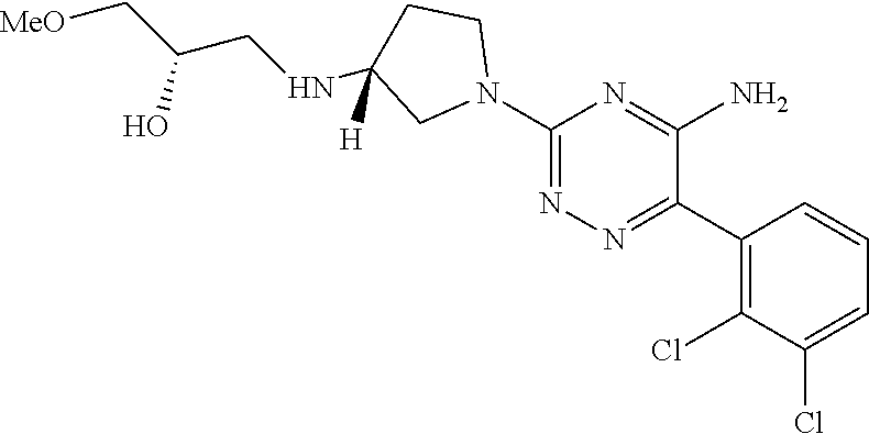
C1(N2CCC(NCC(C[MeO])O)([H])C2)=NN=C(C2=C(Cl)C(Cl)=CC=C2)C(N)=N1
